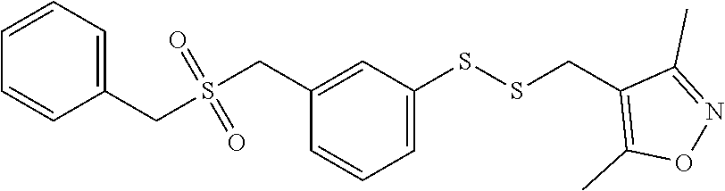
C1=CC(CS(CC2=CC(SSCC3=C(C)ON=C3C)=CC=C2)(=O)=O)=CC=C1
